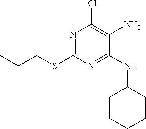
C(CC)SC1=NC(Cl)=C(N)C(NC2CCCCC2)=N1
